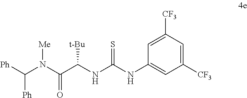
C1([CF3])=CC([CF3])=CC(NC(NC(C(N(C([Ph])[Ph])[Me])=O)[t-Bu])=S)=C1
